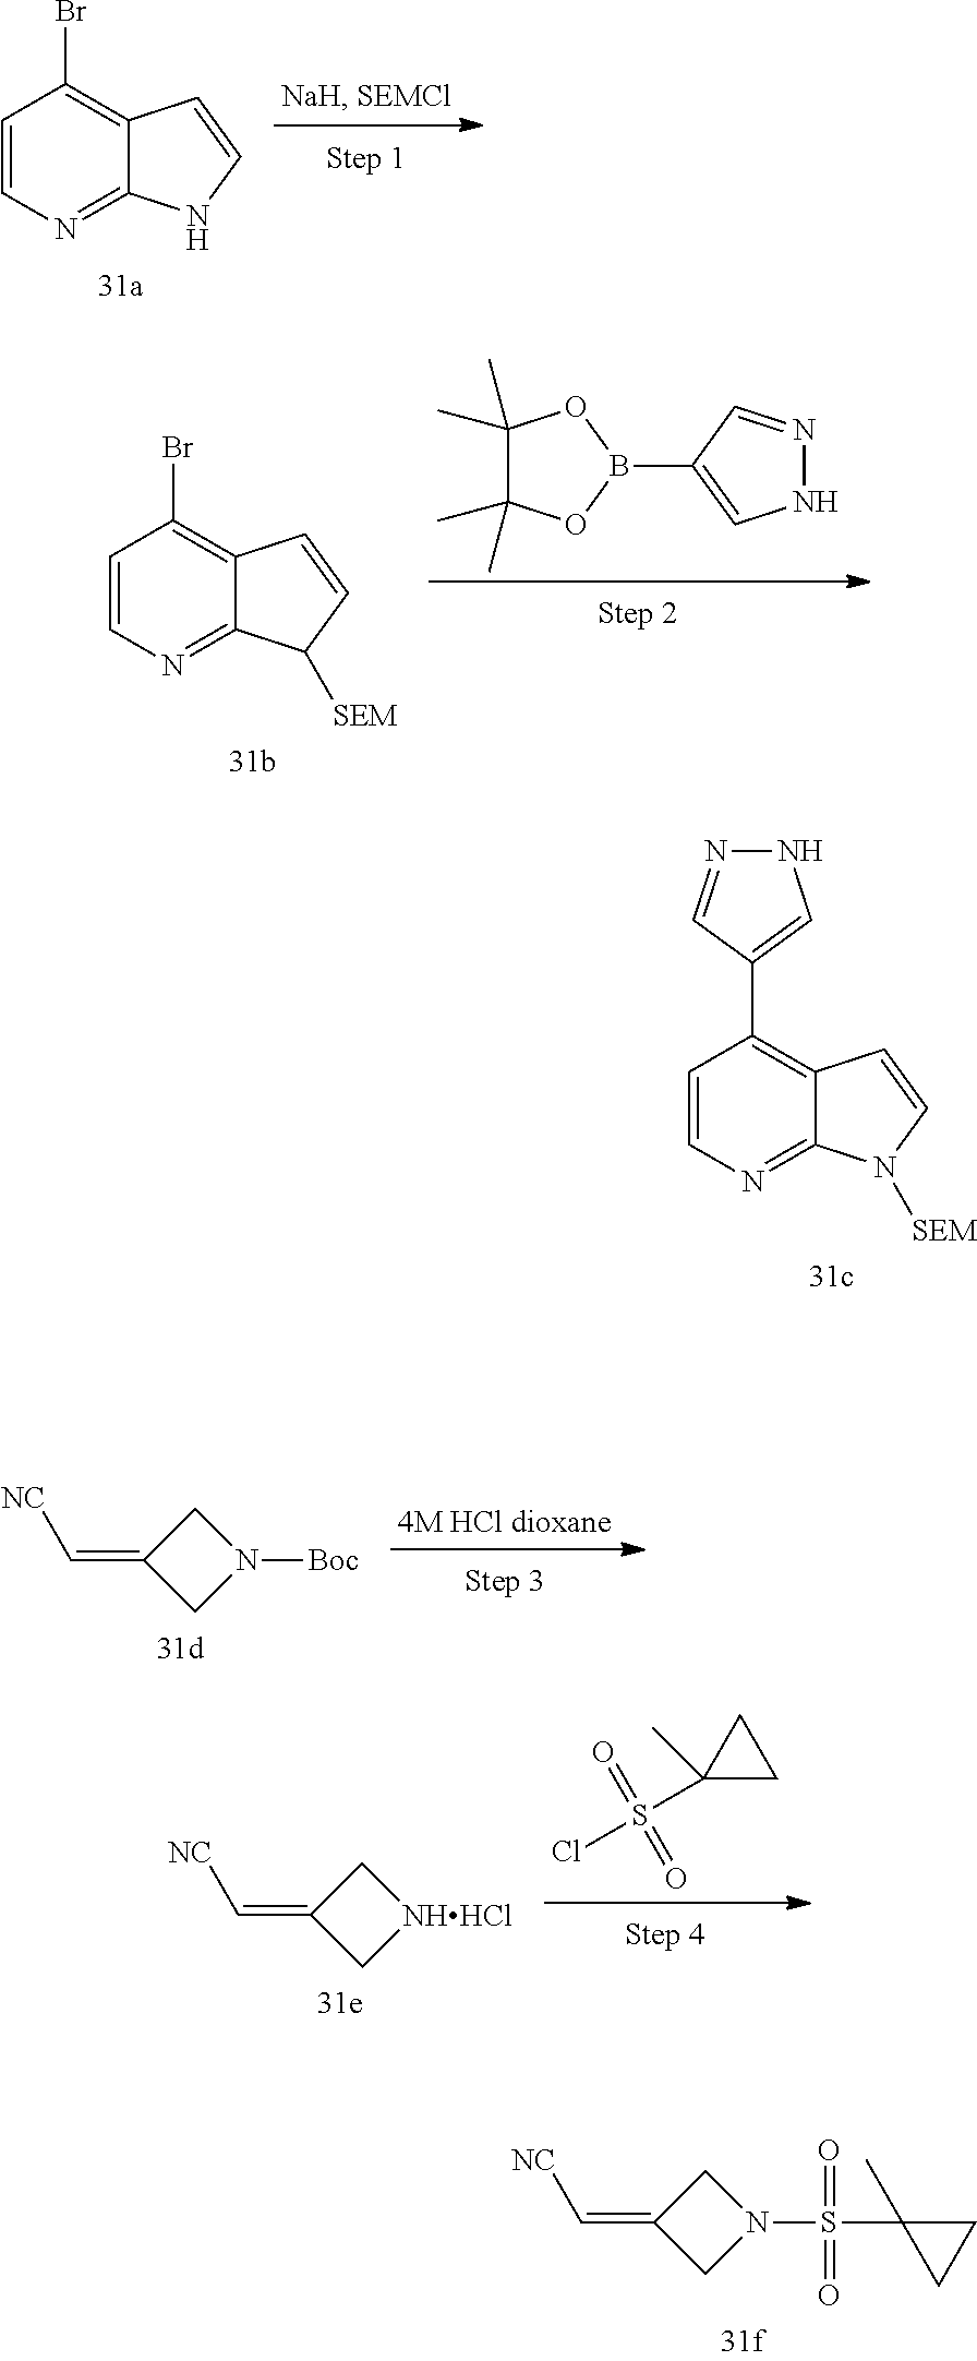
C1=CC(Br)=C2C(=N1)NC=C2.C1=CC(Br)=C2C(=N1)C([SEM])C=C2.C1(C)(C)C(C)(C)OB(C2=CNN=C2)O1.C1=CC(C2=CNN=C2)=C2C(=N1)N([SEM])C=C2.C1(=C[NC])CN([Boc])C1.C1(=C[NC])C[NHHCl]C1.ClS(C1(C)CC1)(=O)=O.C1(=C[NC])CN(S(=O)(=O)C2(C)CC2)C1
